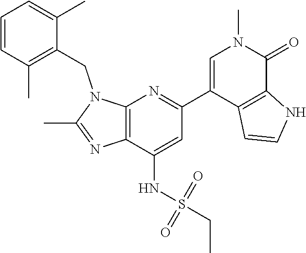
N1(CC2=C(C)C=CC=C2C)C(C)=NC2=C1N=C(C1=CN(C)C(=O)C3=C1C=CN3)C=C2NS(CC)(=O)=O
